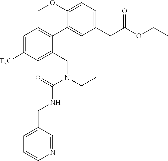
COC1=CC=C(CC(OCC)=O)C=C1C1=CC=C([F3C])C=C1CN(CC)C(=O)NCC1=CC=CN=C1
